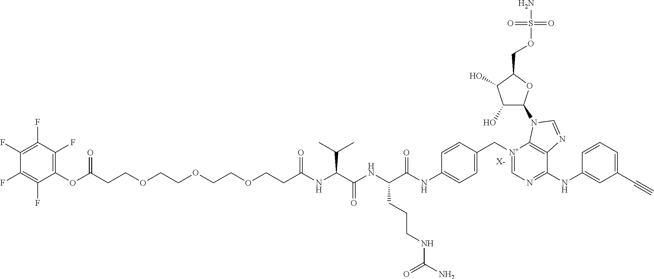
[X-].C(CCOCCOCCOCCC(NC(C(NC(C(NC1=CC=C(C[N+]2=CN=C(NC3=CC(C#C)=CC=C3)C3=C2N(C2C(O)C(O)C(COS(N)(=O)=O)O2)C=N3)C=C1)=O)CCCNC(N)=O)=O)C(C)C)=O)(OC1=C(F)C(F)=C(F)C(F)=C1F)=O
